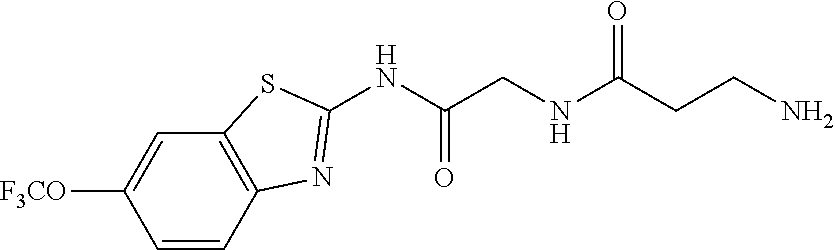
C1=CC2=C(C=C1[F3CO])SC(NC(CNC(CCN)=O)=O)=N2
